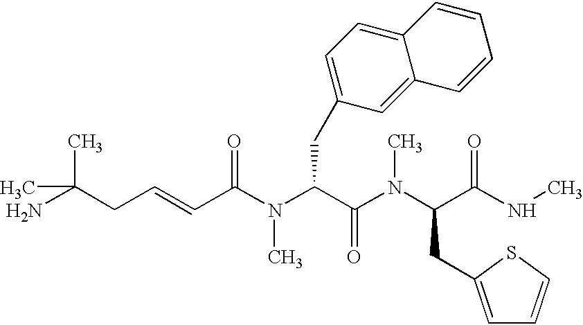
NC(CC=CC(N(C(C(N(C(C(NC)=O)CC1=CC=CS1)C)=O)CC1=CC=C2C(=C1)C=CC=C2)C)=O)(C)C
